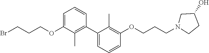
BrCCCOC1=CC=CC(C2=CC=CC(OCCCN3CC(O)CC3)=C2C)=C1C
